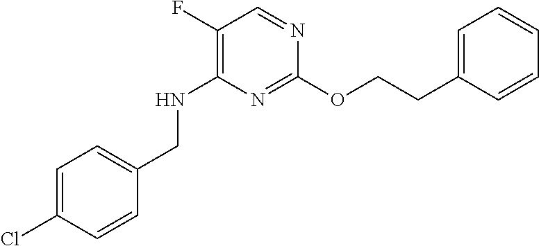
C1(F)=C(NCC2=CC=C(Cl)C=C2)N=C(OCCC2=CC=CC=C2)N=C1
